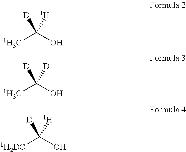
[1H3C]C(O)([H])[D].[1H3C]C(O)([D])[D].[1H2DC]C(O)([H])[D]
